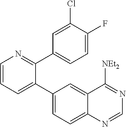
C1=CN=C(C2=CC=C(F)C(Cl)=C2)C(C2=CC=C3C(=C2)C([NEt2])=NC=N3)=C1
